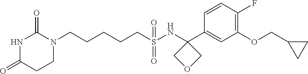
C(CCCS(NC1(C2=CC(OCC3CC3)=C(F)C=C2)COC1)(=O)=O)CN1C(=O)NC(=O)CC1
